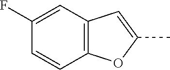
C12=C(C=C(F)C=C1)C=C(C)O2
